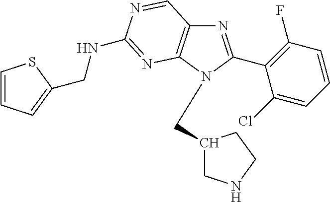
N1=C(C2=C(F)C=CC=C2Cl)N(CC2CNCC2)C2=C1C=NC(NCC1=CC=CS1)=N2
